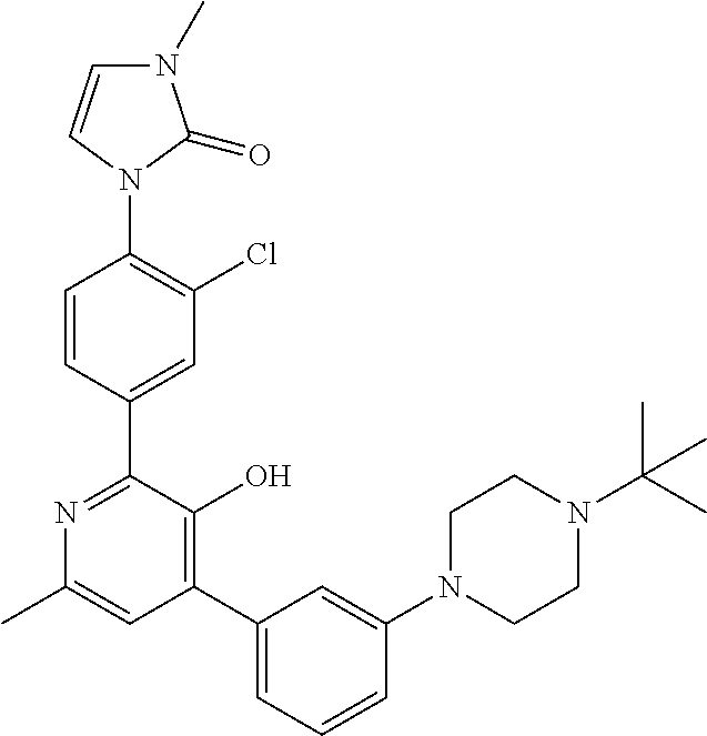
C1=CC(C2=NC(C)=CC(C3=CC=CC(N4CCN(C(C)(C)C)CC4)=C3)=C2O)=CC(Cl)=C1N1C(=O)N(C)C=C1
